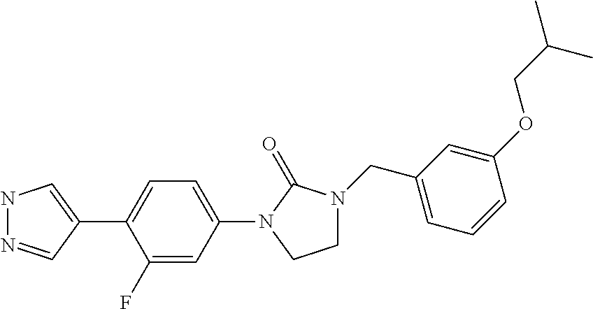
N1N=CC(C2=CC=C(N3C(=O)N(CC4=CC=CC(OCC(C)C)=C4)CC3)C=C2F)=C1
